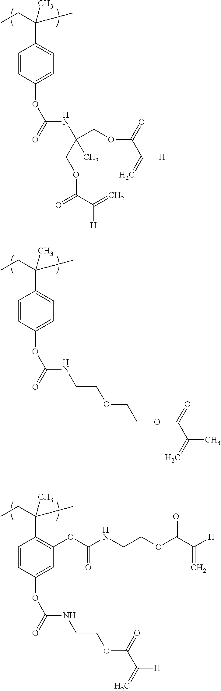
C1=CC(OC(NC(C)(COC(C(=C)[H])=O)COC(C(=C)[H])=O)=O)=CC=C1C(CC)(C)C.C1=CC(OC(NCCOCCOC(C(=C)C)=O)=O)=CC=C1C(CC)(C)C.C1=CC(OC(NCCOC(C(=C)[H])=O)=O)=CC(OC(NCCOC(C([H])=C)=O)=O)=C1C(CC)(C)C
